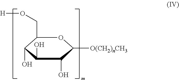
C1(O)C(O)C([O(CH2)nCH3])OC(CO[H])C1O
